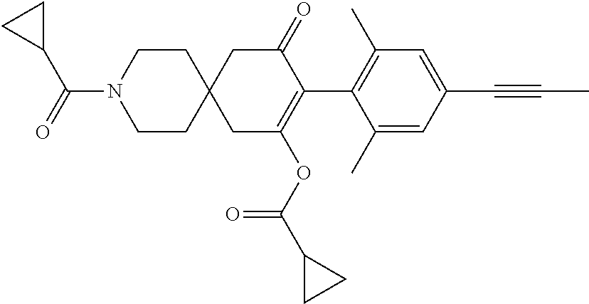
C1(C)=CC(C#CC)=CC(C)=C1C1=C(OC(C2CC2)=O)CC2(CC1=O)CCN(C(=O)C1CC1)CC2
